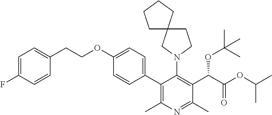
C1(C2=C(C)N=C(C)C(C(OC(C)(C)C)C(=O)OC(C)C)=C2N2CC3(CC2)CCCC3)=CC=C(OCCC2=CC=C(F)C=C2)C=C1
